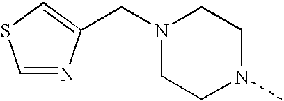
C1=NC(CN2CCN(C)CC2)=CS1
